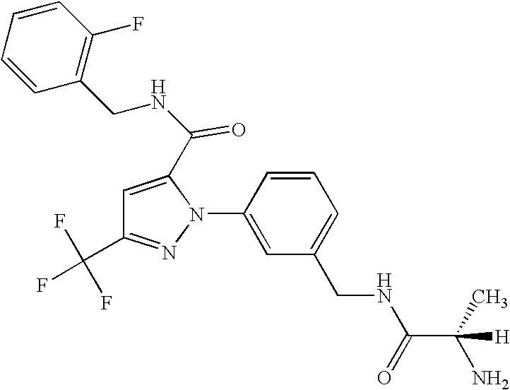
C1=CC(N2C(C(NCC3=C(F)C=CC=C3)=O)=CC(C(F)(F)F)=N2)=CC(CNC(C(C)(N)[H])=O)=C1
